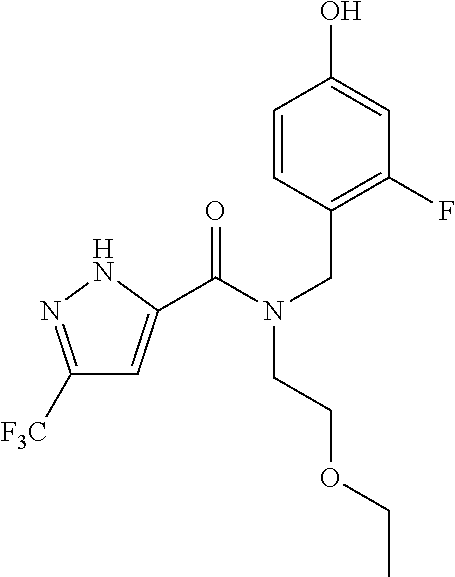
C1([F3C])=NNC(C(N(CC2=C(F)C=C(O)C=C2)CCOCC)=O)=C1
